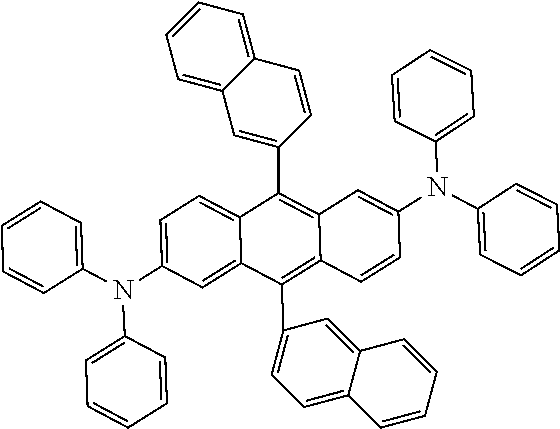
C1(N(C2=CC=C3C(=C2)C(C2=CC=C4C(=C2)C=CC=C4)=C2C(=C3C3=CC4=CC=CC=C4C=C3)C=C(N(C3=CC=CC=C3)C3=CC=CC=C3)C=C2)C2=CC=CC=C2)=CC=CC=C1
